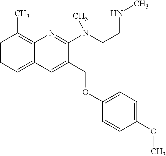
C1=CC=C2C(=C1C)N=C(N(CCNC)C)C(COC1=CC=C(OC)C=C1)=C2
